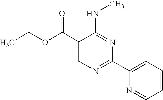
C1(C(OCC)=O)=CN=C(C2=CC=CC=N2)N=C1NC
